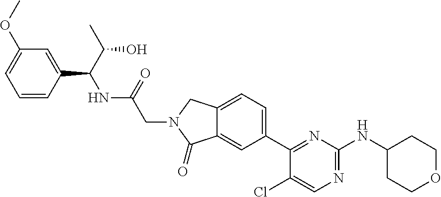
C1(Cl)=CN=C(NC2CCOCC2)N=C1C1=CC=C2C(=C1)C(=O)N(CC(=O)NC(C1=CC(OC)=CC=C1)C(O)C)C2
